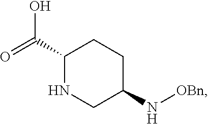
C1(C(=O)O)NCC(N[OBn])CC1
